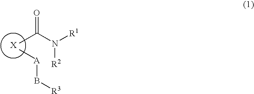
[X].CC(N([R1])[R2])=O.[A](C)B[R3]
